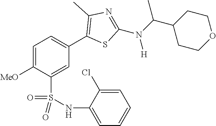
C1=C([MeO])C(S(NC2=CC=CC=C2Cl)(=O)=O)=CC(C2=C(C)N=C(N(C(C3CCOCC3)C)[H])S2)=C1
